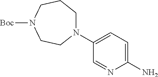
N1(C2=CC=C(N)N=C2)CCCN([Boc])CC1
